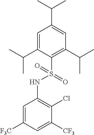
C1=C(C(C)C)C(S(NC2=C(Cl)C([CF3])=CC([F3C])=C2)(=O)=O)=C(C(C)C)C=C1C(C)C
